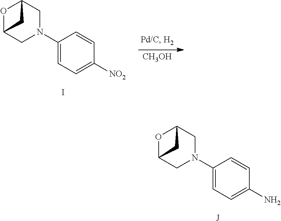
[CH3OH].O1C2CN(C3=CC=C([NO2])C=C3)CC1C2.I.O1C2CN(C3=CC=C(N)C=C3)CC1C2.[J]
